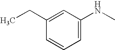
C1=CC=C(NC)C=C1CC
